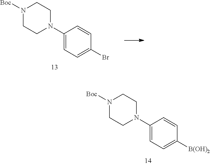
C1(N2CCN([Boc])CC2)=CC=C([B(OH)2])C=C1.C1(N2CCN([Boc])CC2)=CC=C(Br)C=C1
